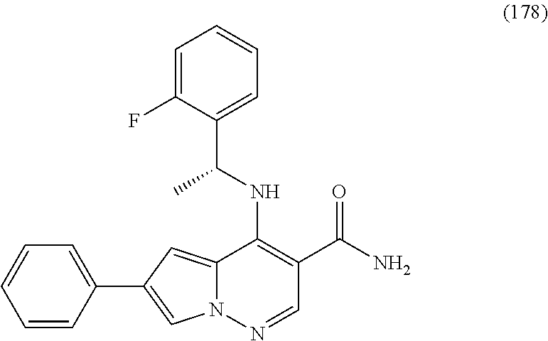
N12C(=CC(C3=CC=CC=C3)=C1)C(NC(C1=CC=CC=C1F)C)=C(C(N)=O)C=N2
